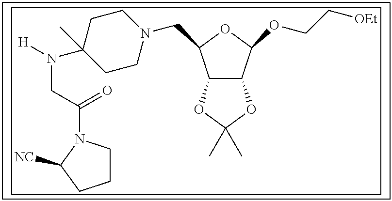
C12C(C(OCC[OEt])OC1CN1CCC(N([H])CC(=O)N3CCCC3[NC])(C)CC1)OC(C)(C)O2
